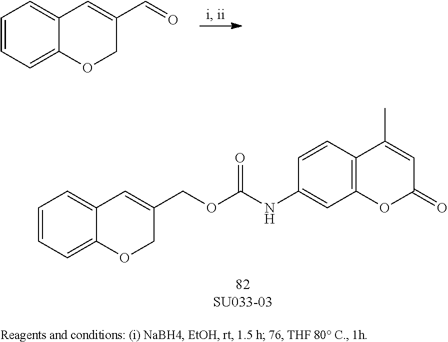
C1=CC=C2C(=C1)C=C(COC(NC1=CC3=C(C=C1)C(C)=CC(=O)O3)=O)CO2.C1=CC=C2C(=C1)C=C(C=O)CO2
